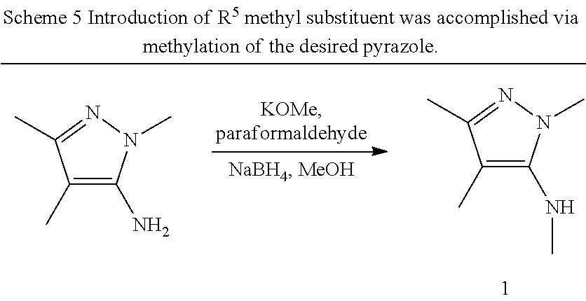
N1=C(C)C(C)=C(NC)N1C.N1=C(C)C(C)=C(N)N1C
